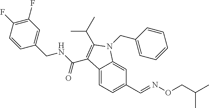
C12=CC=C(C=NOCC(C)C)C=C1N(CC1=CC=CC=C1)C(C(C)C)=C2C(NCC1=CC(F)=C(F)C=C1)=O
